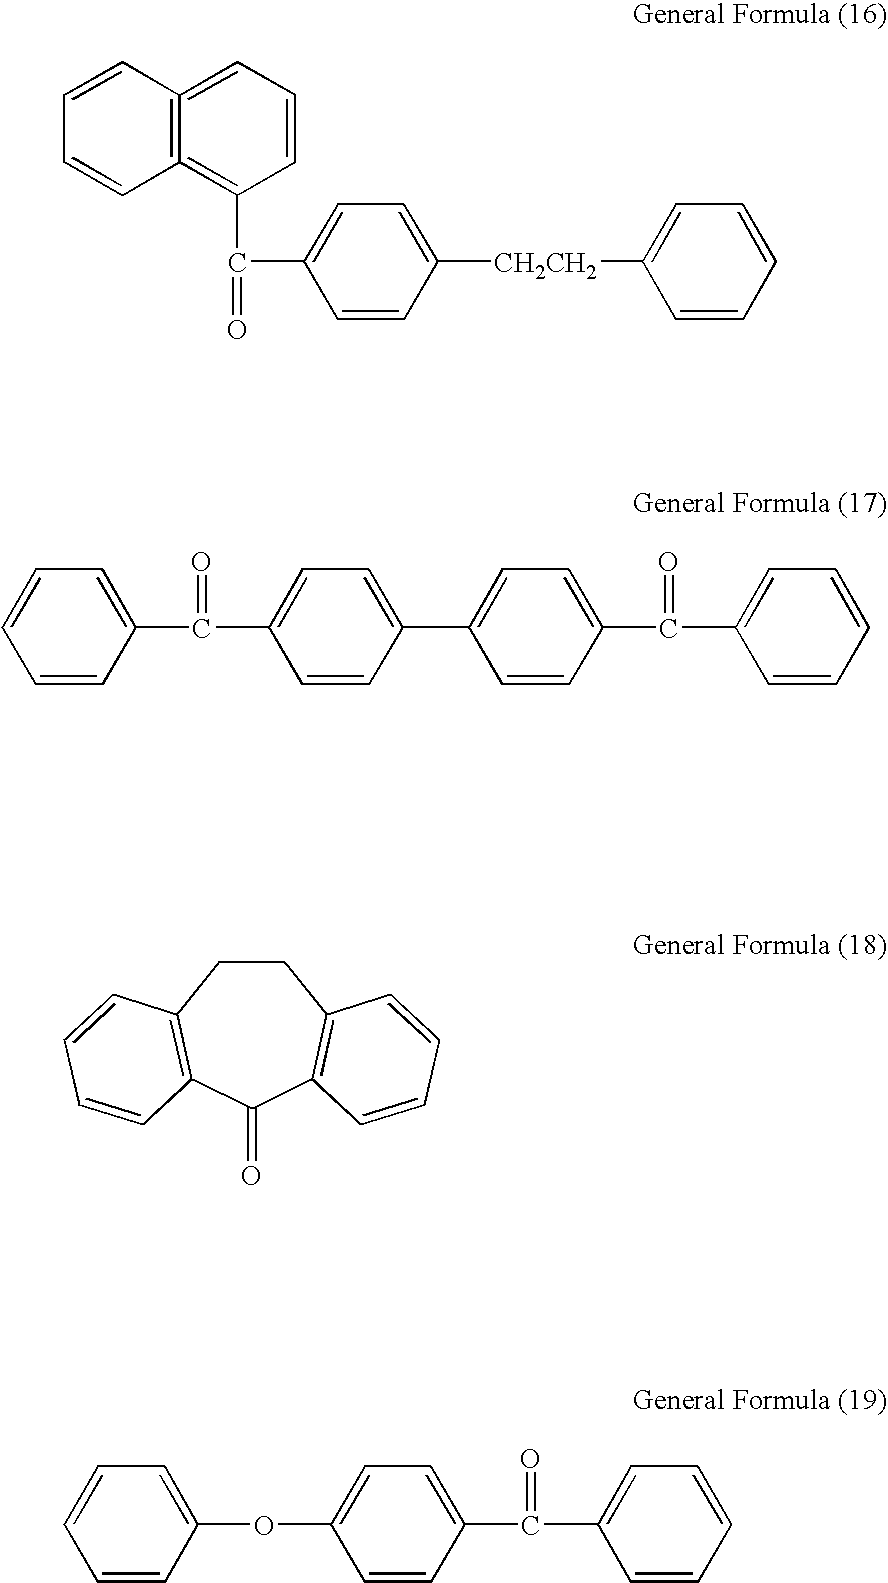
C1=CC=C2=C(=C1C(C1=CC=C([CH2CH2]C3=CC=CC=C3)C=C1)=O)C=CC=C2.C1=CC(C(C2=CC=C(C3=CC=C(C(C4=CC=CC=C4)=O)C=C3)C=C2)=O)=CC=C1.C1CC2=C(C(=O)C3=C1C=CC=C3)C=CC=C2.C1=CC(C(C2=CC=CC=C2)=O)=CC=C1OC1=CC=CC=C1
